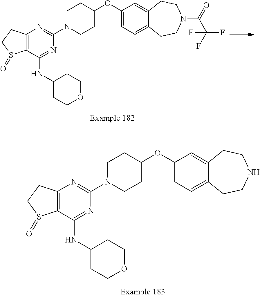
C12=C(C(NC3CCOCC3)=NC(N3CCC(OC4=CC=C5C(=C4)CCNCC5)CC3)=N1)S(=O)CC2.C12=C(C(NC3CCOCC3)=NC(N3CCC(OC4=CC=C5C(=C4)CCN(C(C(F)(F)F)=O)CC5)CC3)=N1)S(=O)CC2
